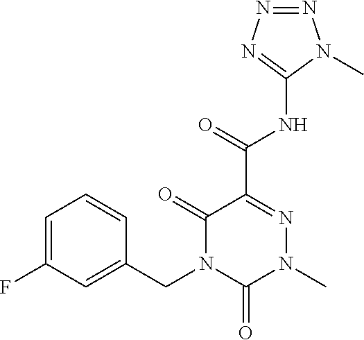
C1=C(F)C=C(CN2C(=O)C(C(NC3=NN=NN3C)=O)=NN(C)C2=O)C=C1
